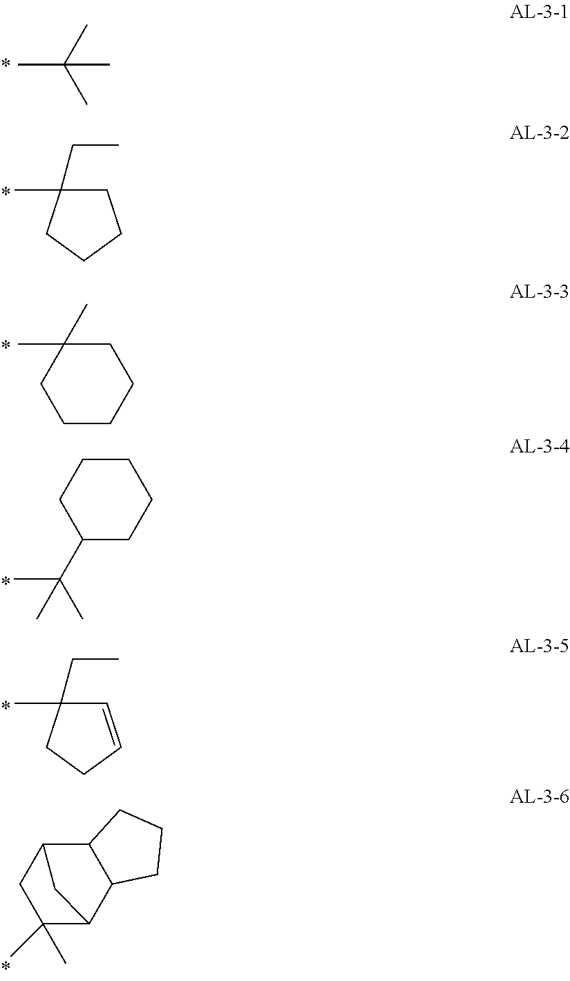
CC(C)(C)C.CC1(CC)CCCC1.CC1(C)CCCCC1.CC(C1CCCCC1)(C)C.CC1(CC)C=CCC1.C1(C)(C)C2C3C(C(C1)C2)CCC3
